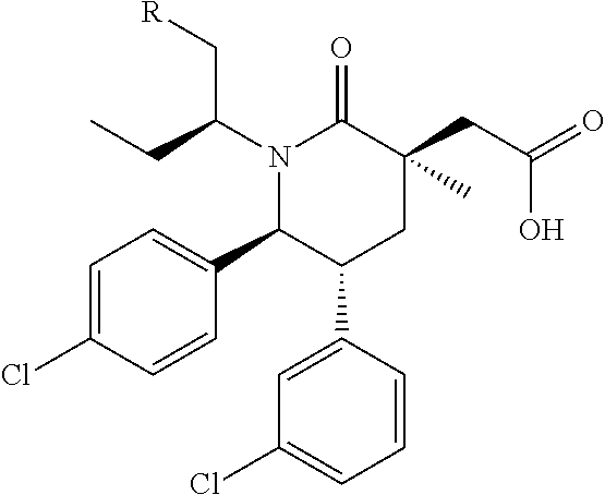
C1=C(Cl)C=CC(C2C(C3=CC(Cl)=CC=C3)CC(CC(=O)O)(C)C(=O)N2C(CC)C[R])=C1
